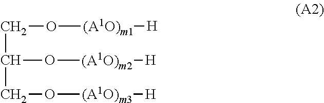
C(O[(A1O)m1][H])C(O[(A1O)m2][H])CO[(A1O)m3][H]
